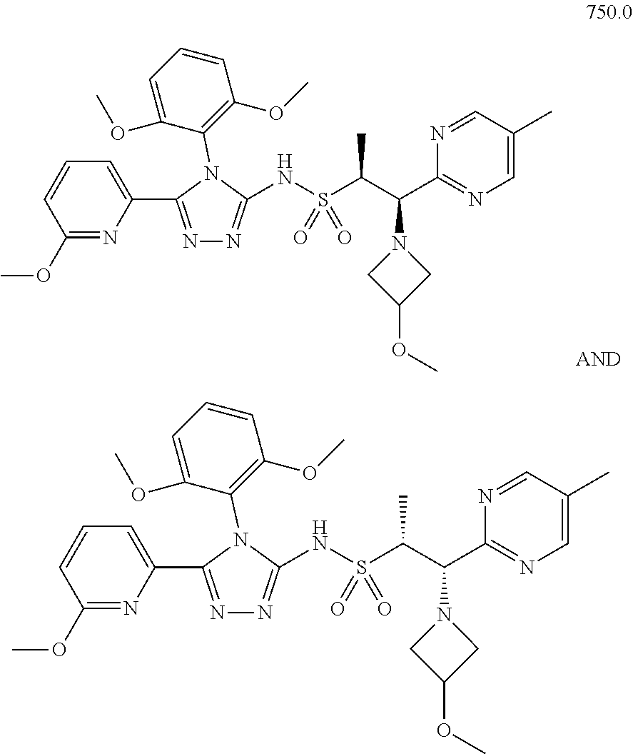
N1=C(C2=CC=CC(OC)=N2)N(C2=C(OC)C=CC=C2OC)C(NS(C(C(C2=NC=C(C)C=N2)N2CC(OC)C2)C)(=O)=O)=N1.N1=C(C2=CC=CC(OC)=N2)N(C2=C(OC)C=CC=C2OC)C(NS(C(C(C2=NC=C(C)C=N2)N2CC(OC)C2)C)(=O)=O)=N1
